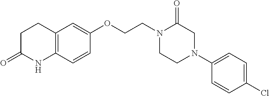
C12=C(C=CC(OCCN3CCN(C4=CC=C(Cl)C=C4)CC3=O)=C1)NC(=O)CC2
